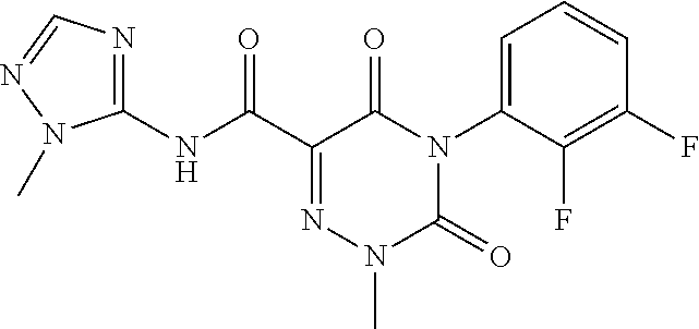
C1(NC(C2=NN(C)C(=O)N(C3=CC=CC(F)=C3F)C2=O)=O)=NC=NN1C
